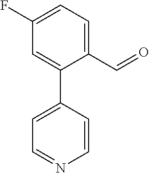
C1=C(F)C=C(C2=CC=NC=C2)C(C=O)=C1
